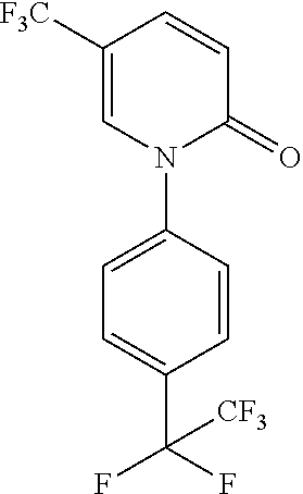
N1(C2=CC=C(C(F)(F)[CF3])C=C2)C(=O)C=CC([F3C])=C1
